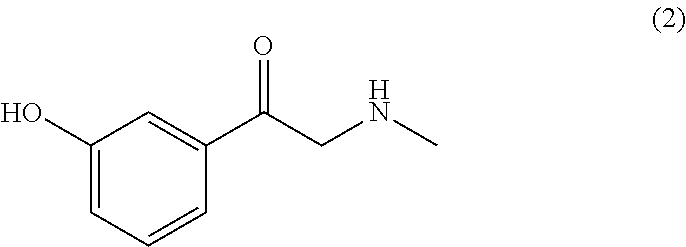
C1(O)=CC=CC(C(CNC)=O)=C1
